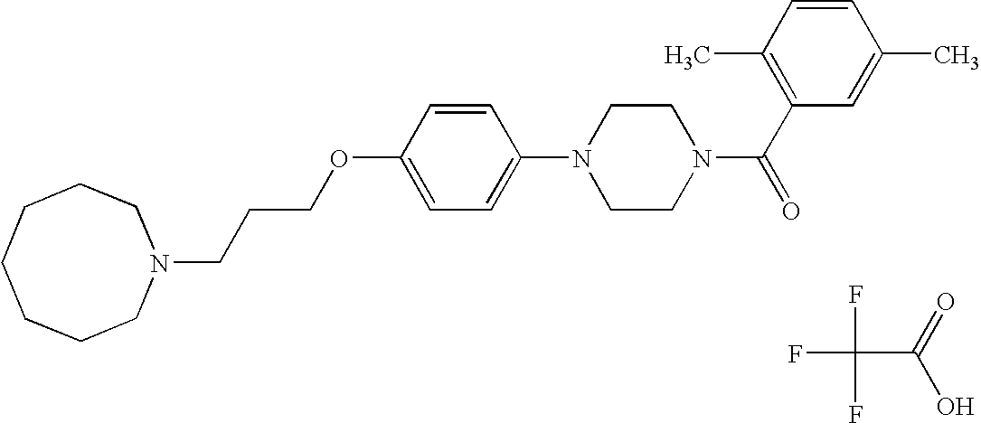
N1(CCCOC2=CC=C(N3CCN(C(C4=C(C)C=CC(C)=C4)=O)CC3)C=C2)CCCCCCC1.FC(F)(F)C(O)=O
